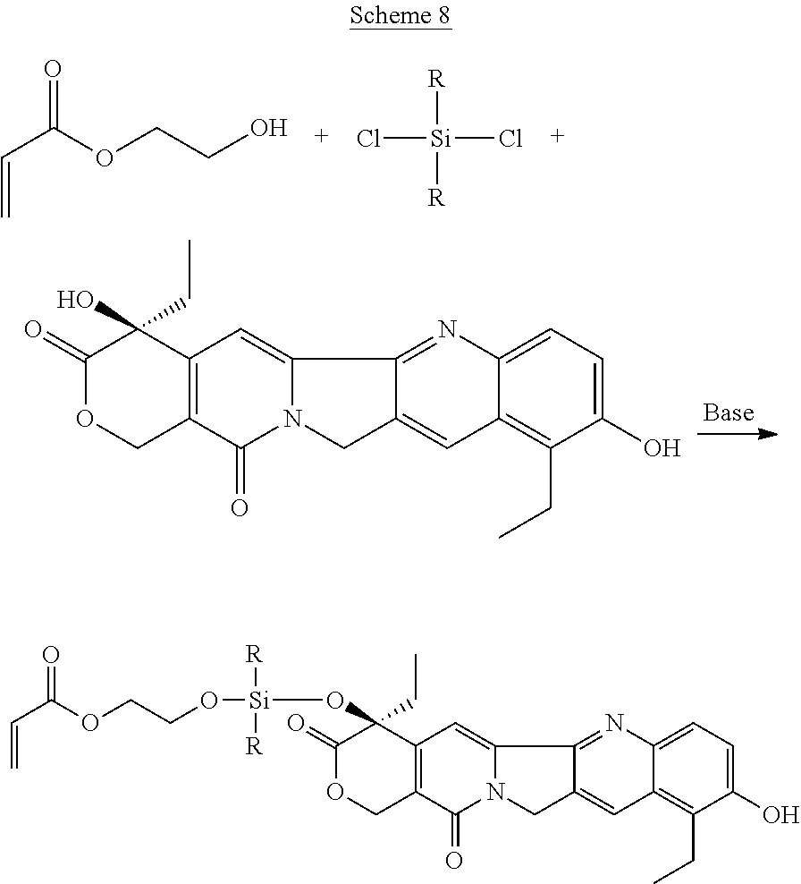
C1(O)(CC)C(=O)OCC2=C1C=C1N(C2=O)CC2=CC3=C(CC)C(O)=CC=C3N=C12.C(=C)C(OCCO)=O.Cl[Si]([R])([R])Cl.C(=C)C(OCCO[Si]([R])([R])OC1(CC)C(=O)OCC2=C1C=C1N(C2=O)CC2=CC3=C(CC)C(O)=CC=C3N=C12)=O
